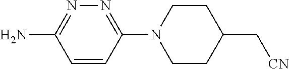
NC1=NN=C(N2CCC(C[CN])CC2)C=C1
